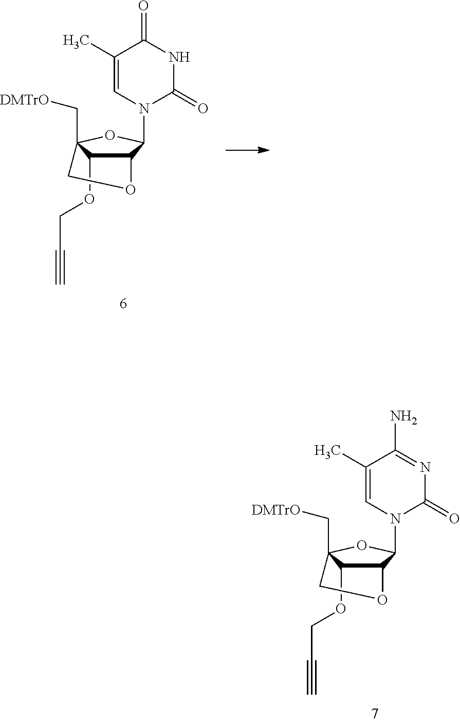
C12C(OCC#C)C(C[DMTrO])(OC1N1C(=O)N=C(N)C(C)=C1)CO2.C12C(OCC#C)C(C[DMTrO])(OC1N1C(=O)NC(=O)C(C)=C1)CO2
